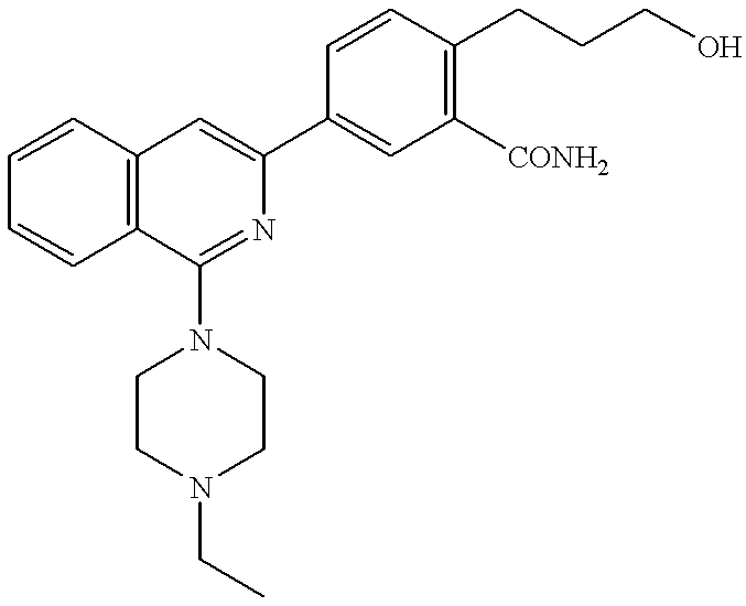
C1=CC2=C(C=C1)C(N1CCN(CC)CC1)=NC(C1=CC([CONH2])=C(CCCO)C=C1)=C2
